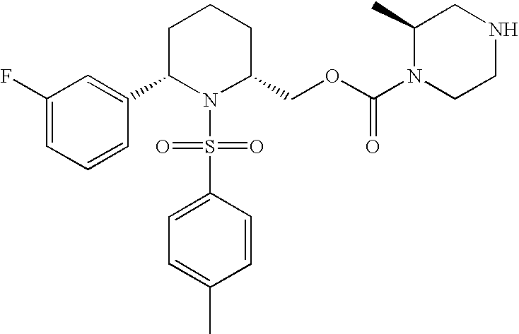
C1(F)=CC=CC(C2N(S(=O)(=O)C3=CC=C(C)C=C3)C(COC(N3CCNCC3C)=O)CCC2)=C1
